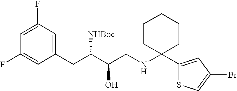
C1=C(F)C=C(CC(C(CNC2(C3=CC(Br)=CS3)CCCCC2)O)[NHBoc])C=C1F
